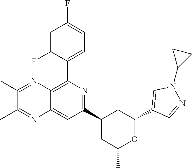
C1(C2=CC=C(F)C=C2F)=C2C(=CC(C3CC(C)OC(C4=CN(C5CC5)N=C4)C3)=N1)N=C(C)C(C)=N2
